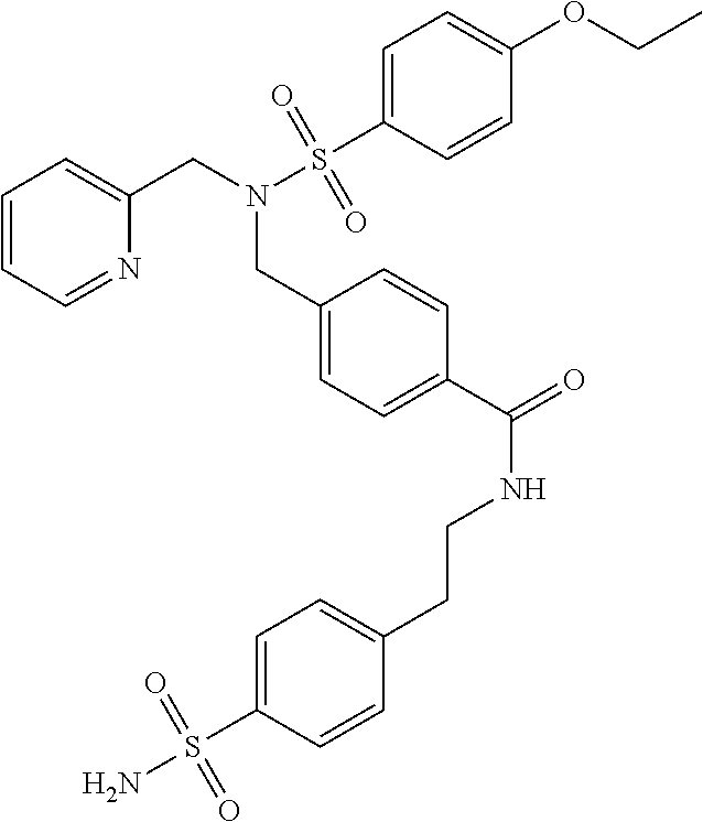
C1=CC=NC(CN(S(C2=CC=C(OCC)C=C2)(=O)=O)CC2=CC=C(C(=O)NCCC3=CC=C(S(N)(=O)=O)C=C3)C=C2)=C1
